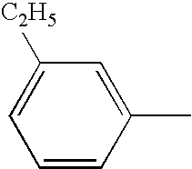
C1=C([C2H5])C=C(C)C=C1
